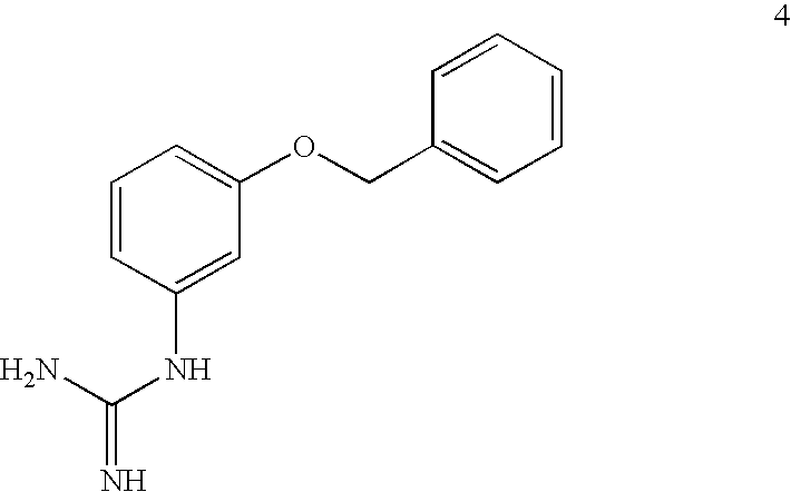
C1=CC(NC(N)=N)=CC(OCC2=CC=CC=C2)=C1
